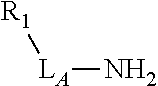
[R1][LA]N
